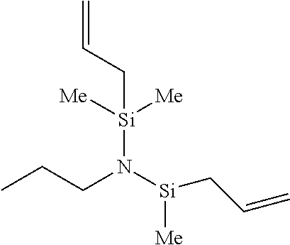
C=CC[Si](N([Si](CC=C)[Me])CCC)([Me])[Me]
